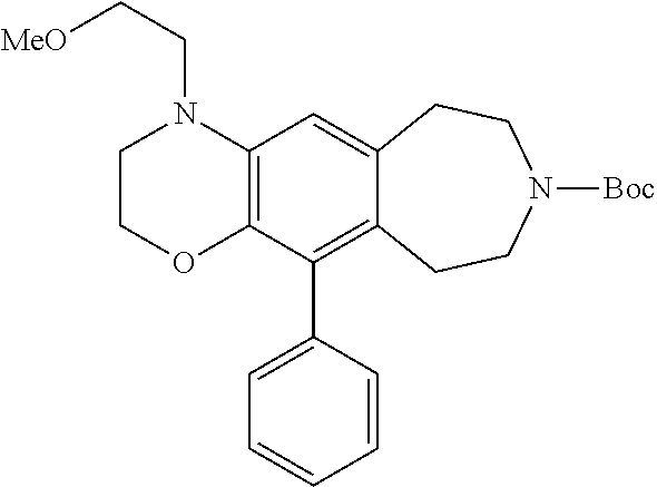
C12=C(C=C3C(=C1C1=CC=CC=C1)CCN([Boc])CC3)N(CC[MeO])CCO2
